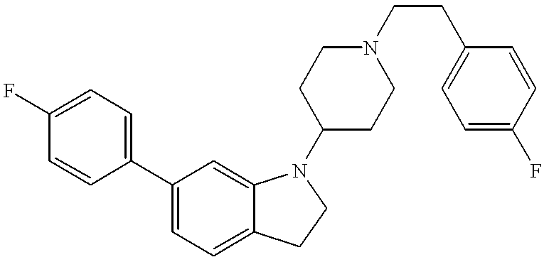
FC1=CC=C(C2=CC=C3C(=C2)N(C2CCN(CCC4=CC=C(F)C=C4)CC2)CC3)C=C1
